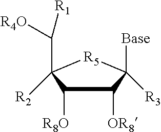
C1([OR8])C([R8O])C(C([R4O])[R1])([R2])[R5]C1([R3])[Base]
